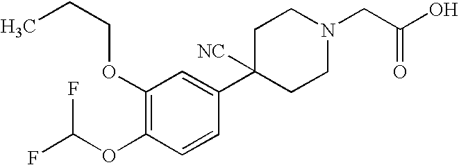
C1(OCCC)=C(OC(F)F)C=CC(C2([NC])CCN(CC(O)=O)CC2)=C1
